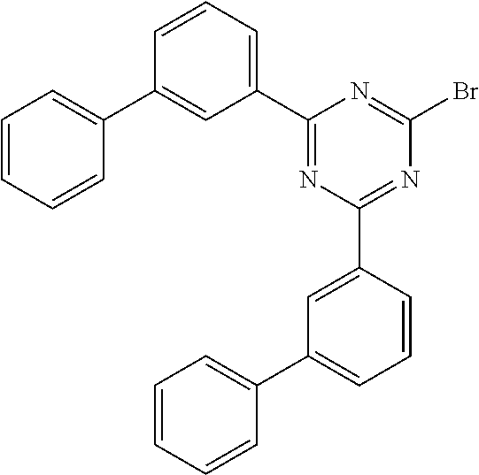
C1(C2=CC=CC(C3=CC=CC=C3)=C2)=NC(C2=CC(C3=CC=CC=C3)=CC=C2)=NC(Br)=N1
